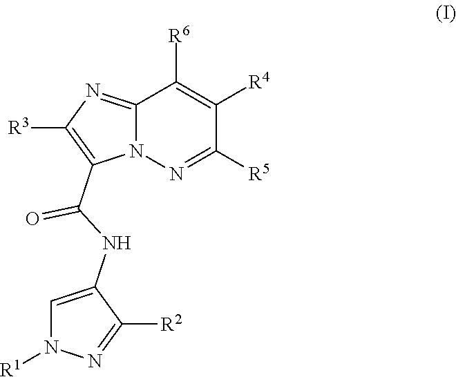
C1=C(NC(C2=C([R3])N=C3N2N=C([R5])C([R4])=C3[R6])=O)C([R2])=NN1[R1]
